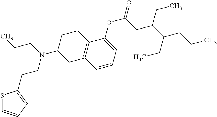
C1C2=C(CC(N(CCC)CCC3=CC=CS3)C1)C=CC=C2OC(CC(C(CCC)CC)CC)=O
